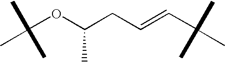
C(OC(CC=CC(C)(C)C)C)(C)(C)C
